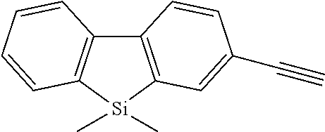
C12=C([Si](C)(C)C3=C1C=CC=C3)C=C(C#C)C=C2
